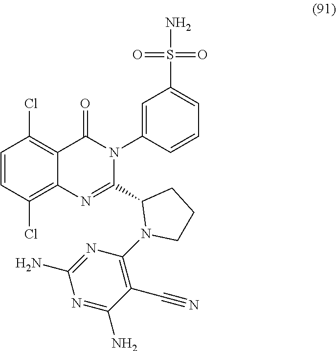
C1=CC(Cl)=C2C(=C1Cl)C(=O)N(C1=CC(S(N)(=O)=O)=CC=C1)C(C1N(C3=C(C#N)C(N)=NC(N)=N3)CCC1)=N2
